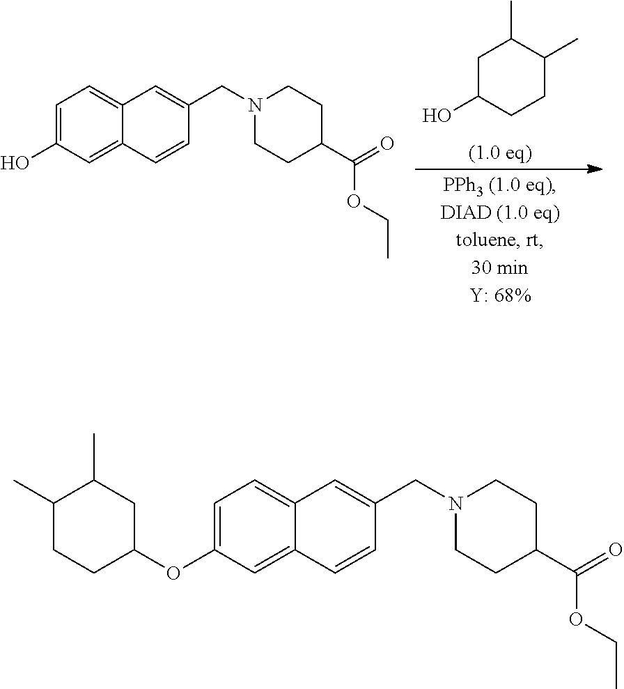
C1C(O)CCC(C)C1C.C1=C(O)C=C2C(=C1)C=C(CN1CCC(C(OCC)=O)CC1)C=C2.C1=C(OC2CC(C)C(C)CC2)C=C2C(=C1)C=C(CN1CCC(C(OCC)=O)CC1)C=C2
